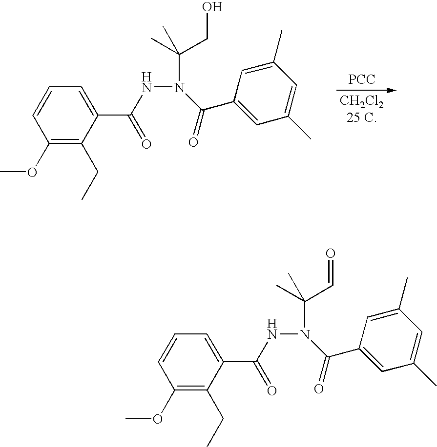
[PCC].N(N(C(=O)C1=CC(C)=CC(C)=C1)C(CO)(C)C)C(=O)C1=CC=CC(OC)=C1CC.N(N(C(=O)C1=CC(C)=CC(C)=C1)C(C=O)(C)C)C(=O)C1=CC=CC(OC)=C1CC
